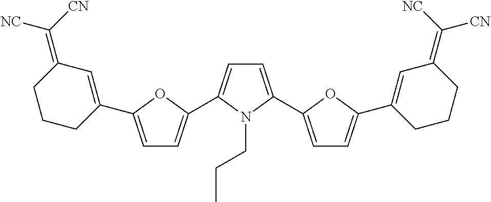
C1=C(C2=CC=C(C3=CC(=C([NC])[CN])CCC3)O2)N(CCC)C(C2=CC=C(C3=CC(=C([CN])[NC])CCC3)O2)=C1
